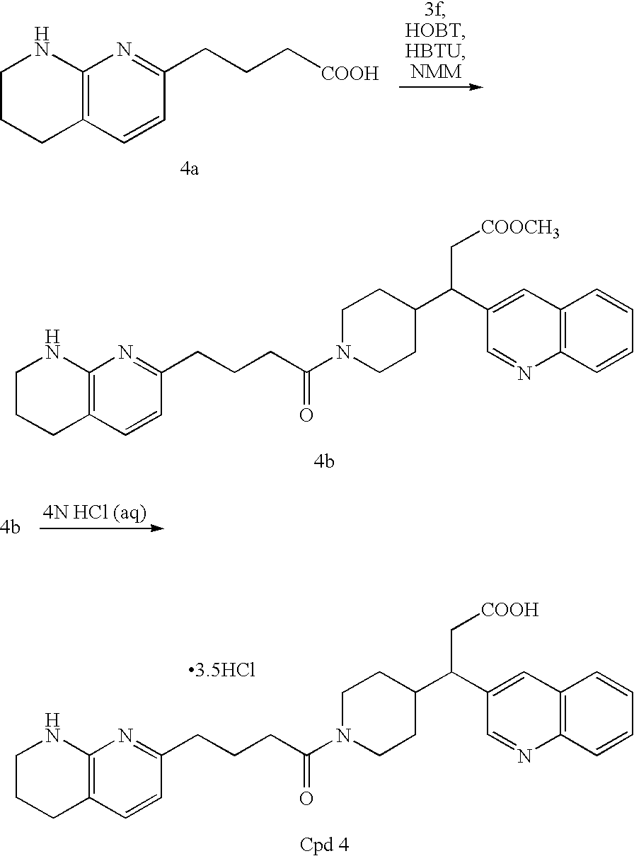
C1CCC2=C(N1)N=C(CCC[COOH])C=C2.C1CCC2=C(N1)N=C(CCCC(N1CCC(C(C3=CC4=C(N=C3)C=CC=C4)C[COOCH3])CC1)=O)C=C2.C1CCC2=C(N1)N=C(CCCC(N1CCC(C(C3=CC4=C(N=C3)C=CC=C4)C[COOH])CC1)=O)C=C2
